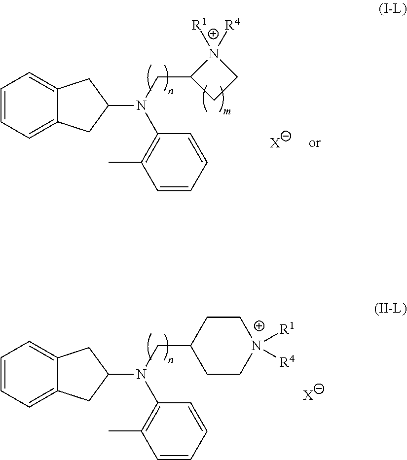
C1=CC=C2C(=C1)CC(N(CC1CCN1([R1])[R4])C1=C(C)C=CC=C1)C2.[X].C1=CC=C2C(=C1)CC(N(CC1CC[N+]([R1])([R4])CC1)C1=C(C)C=CC=C1)C2.[X]
